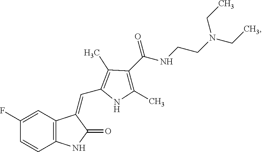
C1(F)=CC2=C(C=C1)NC(=O)C2=CC1=C(C)C(C(NCCN(CC)CC)=O)=C(C)N1
